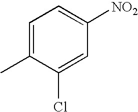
C1(Cl)=CC([NO2])=CC=C1C
